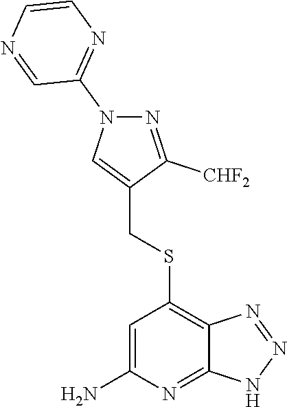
S(C1=C2C(=NC(N)=C1)NN=N2)CC1=CN(C2=NC=CN=C2)N=C1[CHF2]
